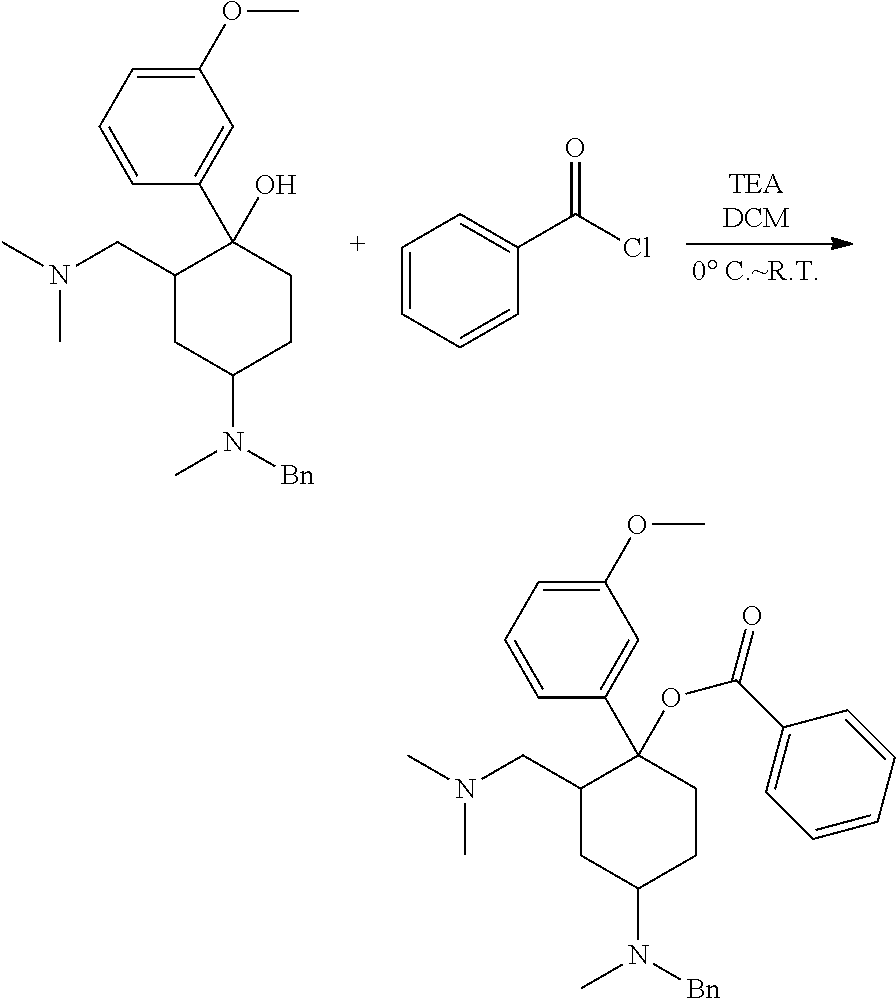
C1=C(C2(OC(=O)C3=CC=CC=C3)C(CN(C)C)CC(N([Bn])C)CC2)C=CC=C1OC.C1=C(C2(O)C(CN(C)C)CC(N([Bn])C)CC2)C=CC=C1OC.C1=CC=CC(C(Cl)=O)=C1
